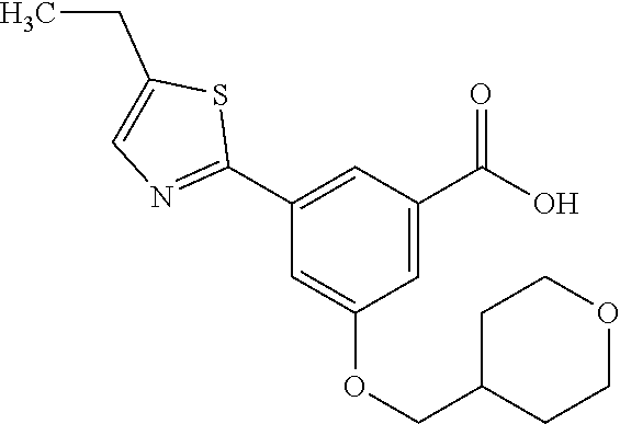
C1(C2=NC=C(CC)S2)=CC(C(O)=O)=CC(OCC2CCOCC2)=C1
